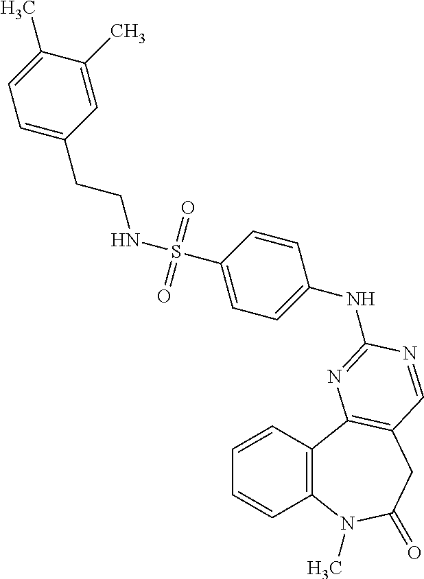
C1=CC2=C(C=C1)C1=C(CC(=O)N2C)C=NC(NC2=CC=C(S(NCCC3=CC=C(C)C(C)=C3)(=O)=O)C=C2)=N1
